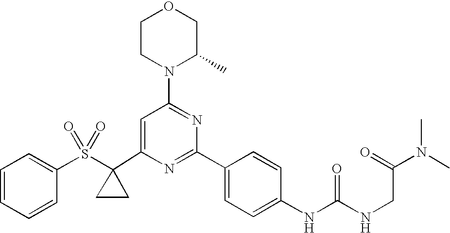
C1(C2(S(=O)(=O)C3=CC=CC=C3)CC2)=CC(N2C(C)COCC2)=NC(C2=CC=C(NC(=O)NCC(N(C)C)=O)C=C2)=N1
